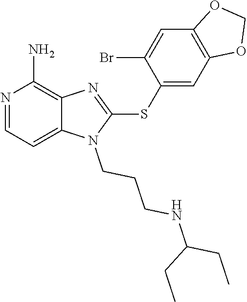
C12=CC=NC(N)=C1N=C(SC1=CC3=C(C=C1Br)OCO3)N2CCCNC(CC)CC
